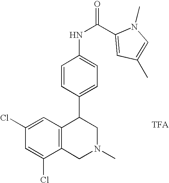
[TFA].C1(Cl)=CC(Cl)=CC2=C1CN(C)CC2C1=CC=C(NC(=O)C2=CC(C)=CN2C)C=C1
